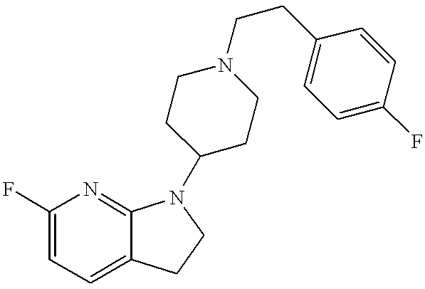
C1(F)=CC=C2C(=N1)N(C1CCN(CCC3=CC=C(F)C=C3)CC1)CC2
